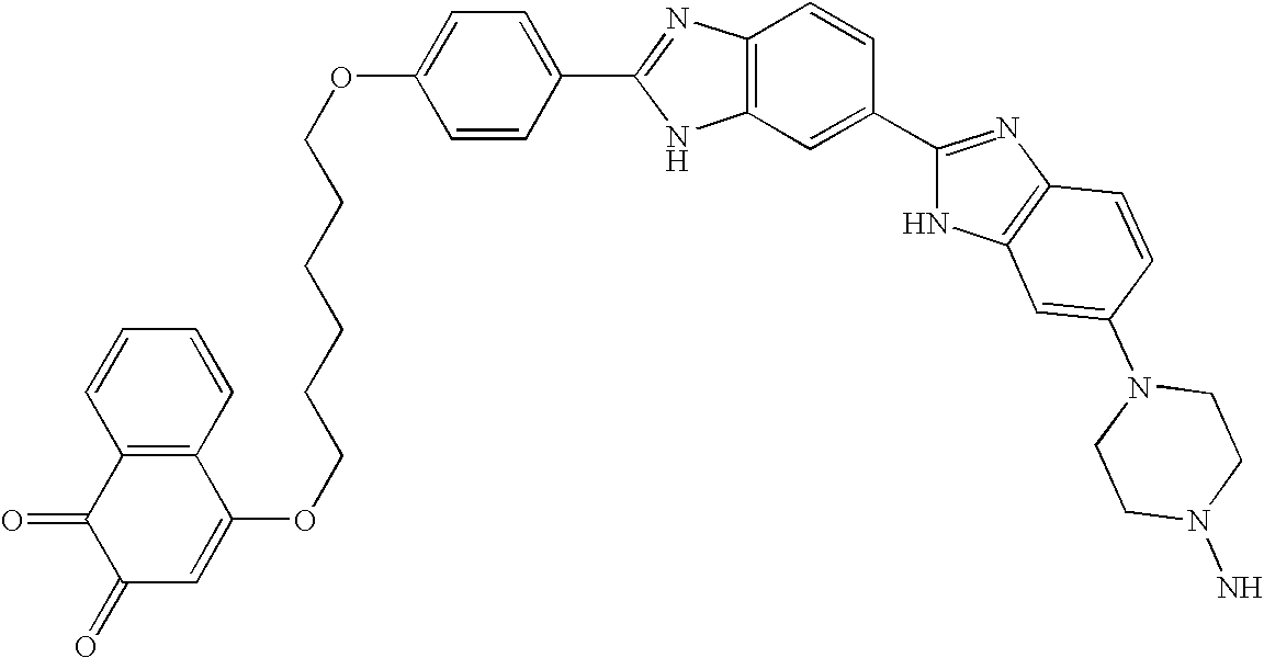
C12=C(C=C(C3=NC4=C(N3)C=C(N3CCN(N)CC3)C=C4)C=C1)NC(C1=CC=C(OCCCCCCOC3=CC(=O)C(=O)C4=C3C=CC=C4)C=C1)=N2
